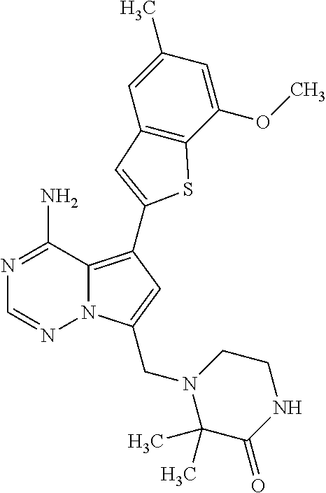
N12C(=C(C3=CC4=C(C(OC)=CC(C)=C4)S3)C=C1CN1C(C)(C)C(=O)NCC1)C(N)=NC=N2
